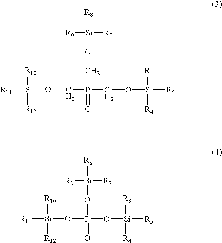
[R8][Si](OCP(CO[Si]([R11])([R10])[R12])(CO[Si]([R5])([R4])[R6])=O)([R7])[R9].[R8][Si](OP(O[Si]([R11])([R10])[R12])(O[Si]([R5])([R4])[R6])=O)([R7])[R9]
